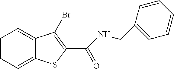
C1=CC=C2C(=C1)C(Br)=C(C(=O)NCC1=CC=CC=C1)S2
